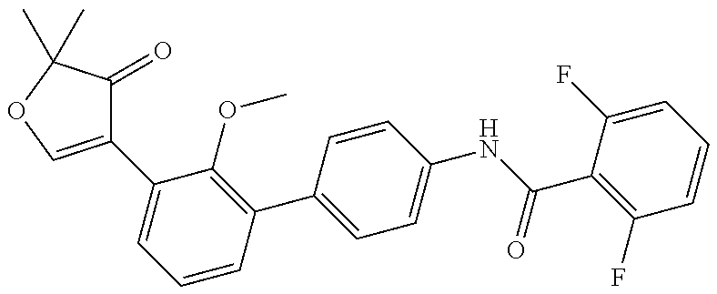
C1(C2=CC=CC(C3=CC=C(NC(C4=C(F)C=CC=C4F)=O)C=C3)=C2OC)=COC(C)(C)C1=O
